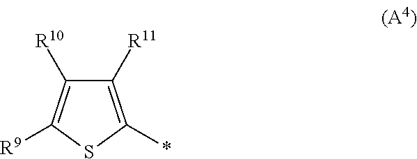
C1([R10])=C([R9])SC(*)=C1[R11]
